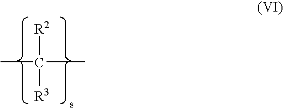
CC([R2])([R3])C
